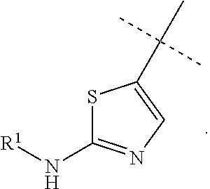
S1C(N[R1])=NC=C1C(C)(C)C
